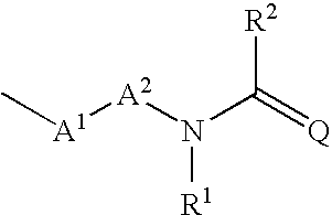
C[A1][A2]N(C(=[Q])[R2])[R1]
